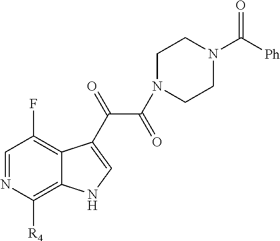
C1([R4])=C2C(=C(F)C=N1)C(C(=O)C(=O)N1CCN(C([Ph])=O)CC1)=CN2
